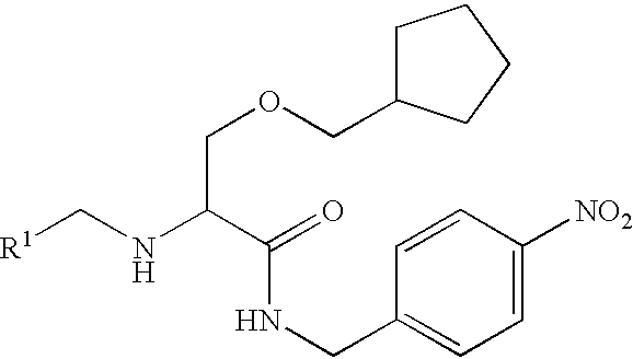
[R1]CNC(C(=O)NCC1=CC=C([NO2])C=C1)COCC1CCCC1
